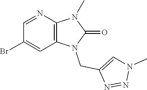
C12=C(N=CC(Br)=C1)N(C)C(=O)N2CC1=CN(C)N=N1
